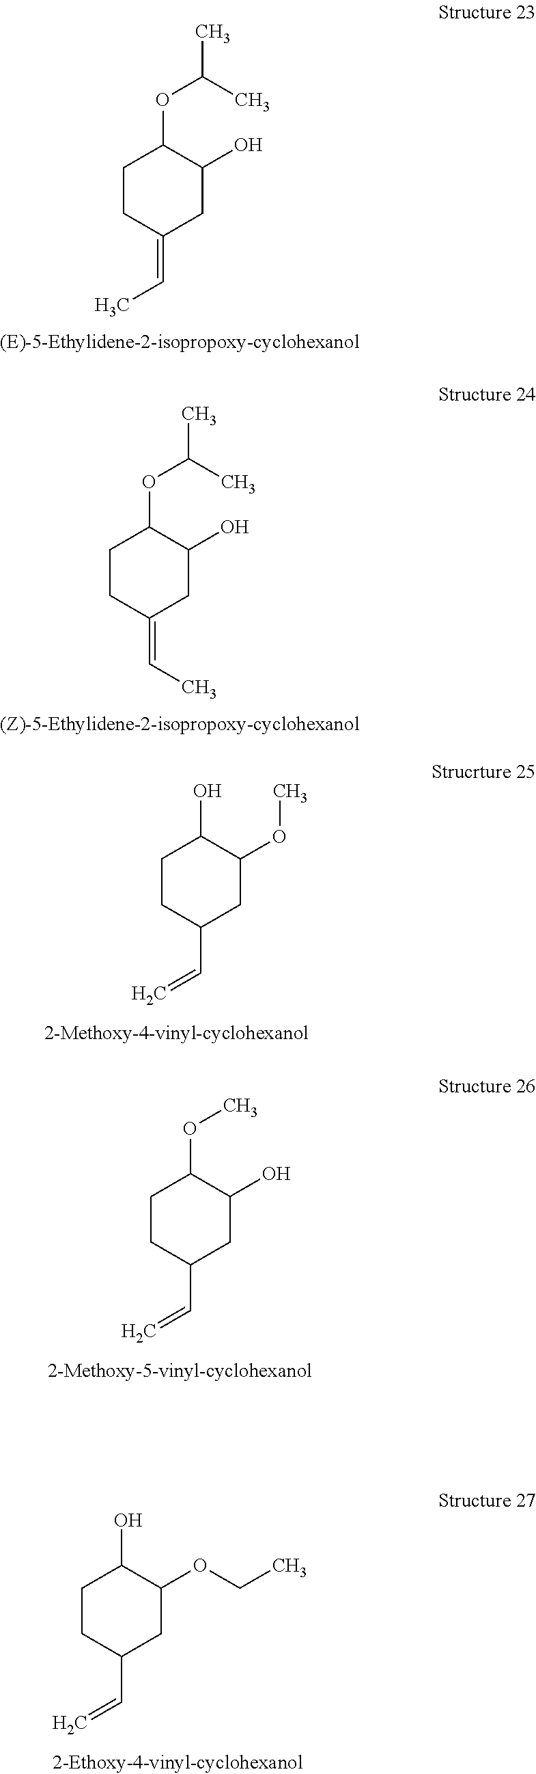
C1CC(=CC)CC(O)C1OC(C)C.C1CC(=CC)CC(O)C1OC(C)C.C1CC(C=C)CC(OC)C1O.C1CC(C=C)CC(O)C1OC.C1CC(C=C)CC(OCC)C1O
